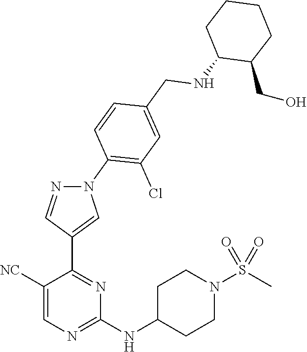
C1([NC])=CN=C(NC2CCN(S(C)(=O)=O)CC2)N=C1C1=CN(C2=C(Cl)C=C(CNC3C(CO)CCCC3)C=C2)N=C1
